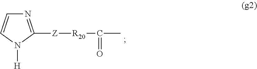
N1=C([Z][R20]C(=O)C)N([H])C=C1
